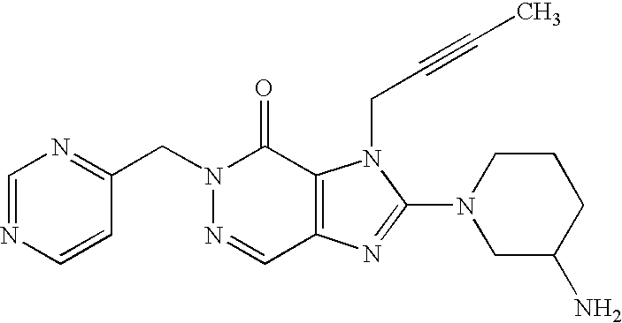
C(N1N=CC2=C(C1=O)N(CC#CC)C(N1CC(N)CCC1)=N2)C1=NC=NC=C1
